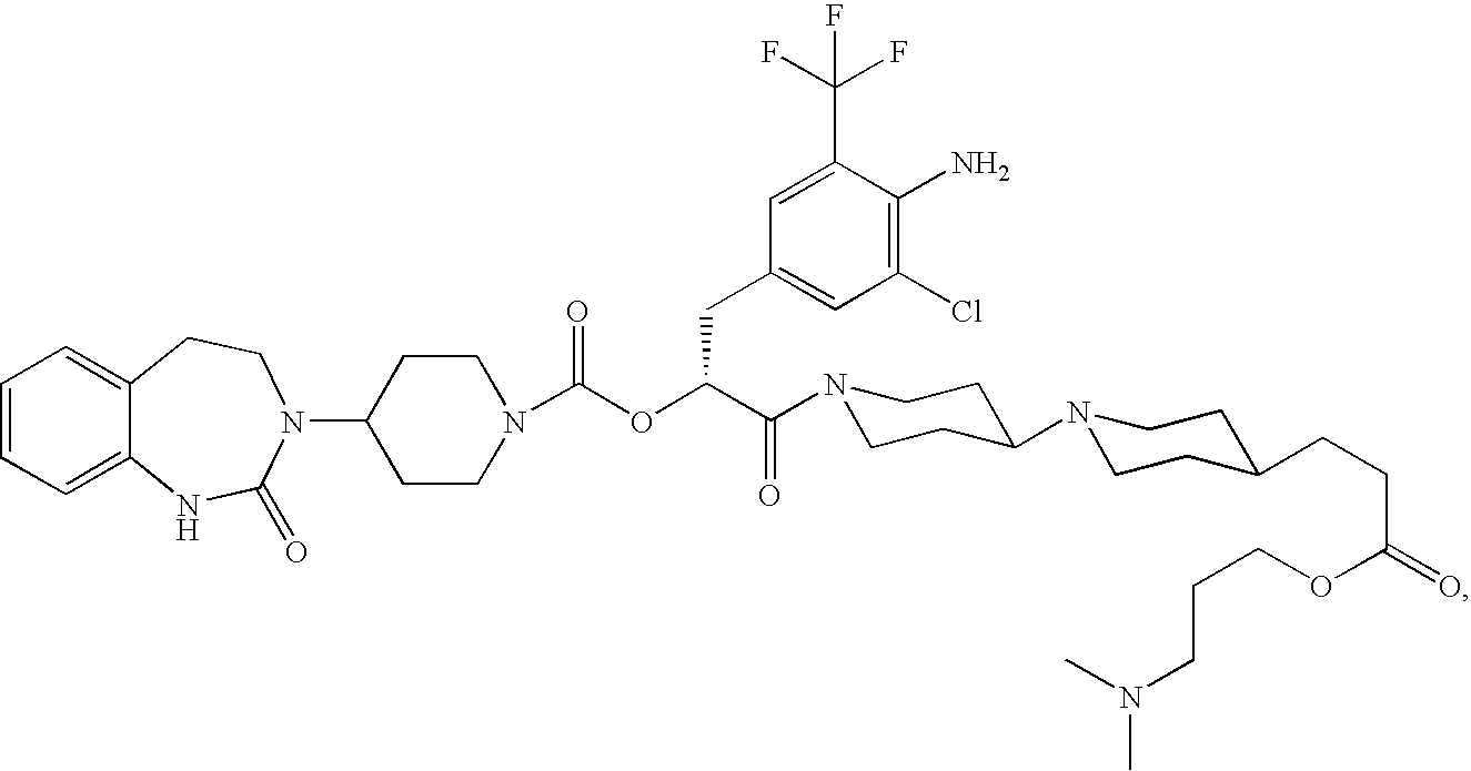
C1=CC=C2C(=C1)CCN(C1CCN(C(OC(C(=O)N3CCC(N4CCC(CCC(OCCCN(C)C)=O)CC4)CC3)CC3=CC(Cl)=C(N)C(C(F)(F)F)=C3)=O)CC1)C(=O)N2
